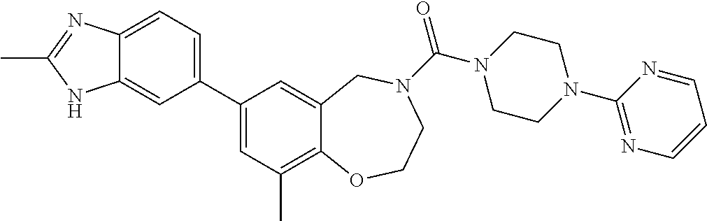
C12=CC=C(C3=CC(C)=C4C(=C3)CN(C(=O)N3CCN(C5=NC=CC=N5)CC3)CCO4)C=C1NC(C)=N2
